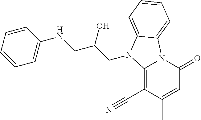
C12=C(C#N)C(C)=CC(=O)N1C1=CC=CC=C1N2CC(CNC1=CC=CC=C1)O
